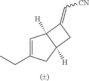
C1=C(CC)CC2([H])C1([H])C(=C[CN])C2
